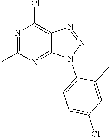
N1=C(C)N=C2C(=C1Cl)N=NN2C1=CC=C(Cl)C=C1C
